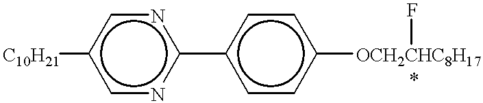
c1nc(-c2ccc([OCH2CHC8H17]F)cc2)ncc1[C10H21]
